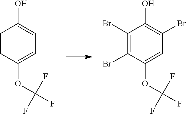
C1=CC(OC(F)(F)F)=CC=C1O.C1(Br)=C(Br)C(OC(F)(F)F)=CC(Br)=C1O
